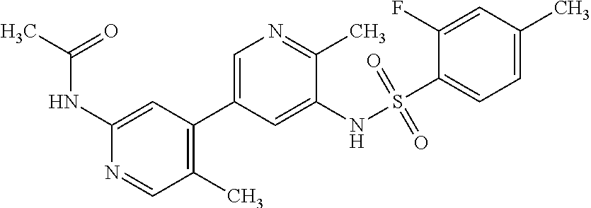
C1(NC(C)=O)=CC(C2=CN=C(C)C(NS(=O)(=O)C3=CC=C(C)C=C3F)=C2)=C(C)C=N1
